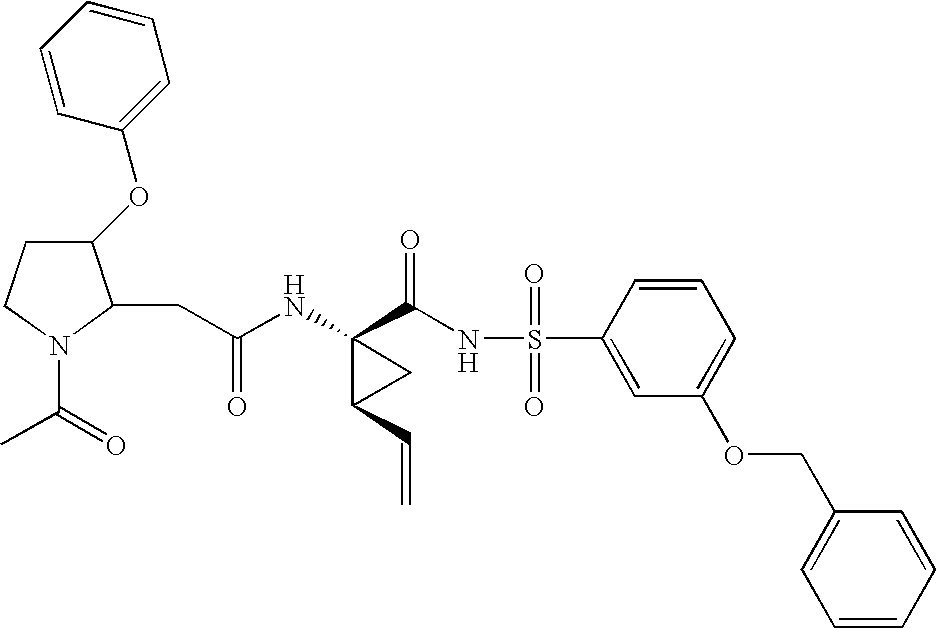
N(C1(C(NS(C2=CC(OCC3=CC=CC=C3)=CC=C2)(=O)=O)=O)C(C=C)C1)C(CC1C(OC2=CC=CC=C2)CCN1C(=O)C)=O
